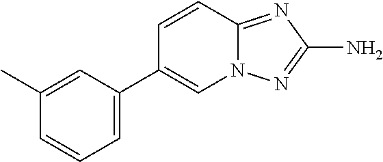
C12=NC(N)=NN1C=C(C1=CC=CC(C)=C1)C=C2
